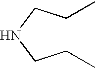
C(CNCCC)C
